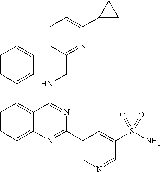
C1=CC(C2=C3C(=CC=C2)N=C(C2=CN=CC(S(N)(=O)=O)=C2)N=C3NCC2=NC(C3CC3)=CC=C2)=CC=C1
